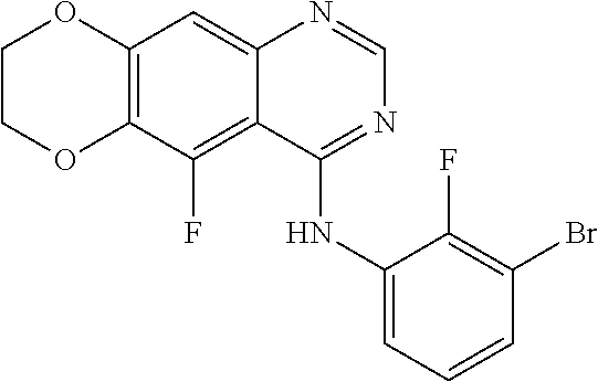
C12=C(C(F)=C3C(=C1)N=CN=C3NC1=CC=CC(Br)=C1F)OCCO2
